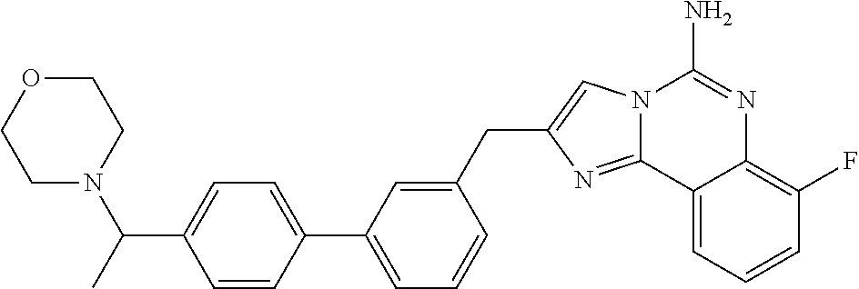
C1=C(CC2=CN3C(=N2)C2=CC=CC(F)=C2N=C3N)C=CC=C1C1=CC=C(C(N2CCOCC2)C)C=C1
